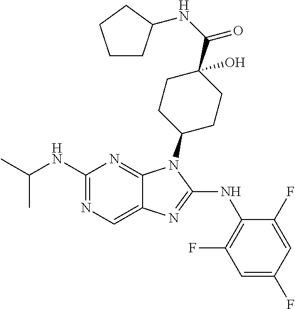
C1(NC(C)C)=NC=C2C(=N1)N(C1CCC(O)(C(NC3CCCC3)=O)CC1)C(NC1=C(F)C=C(F)C=C1F)=N2
